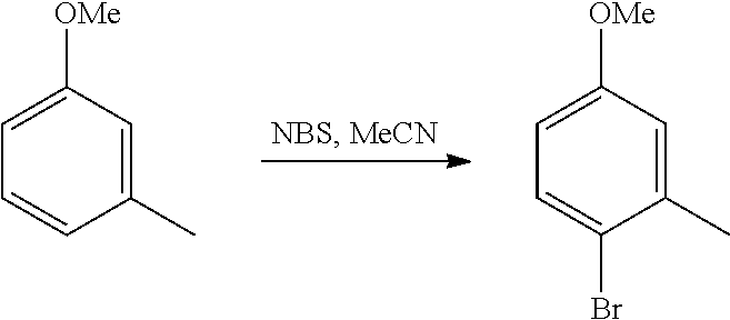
C1(C)=CC([OMe])=CC=C1.C1(C)=CC([OMe])=CC=C1Br
